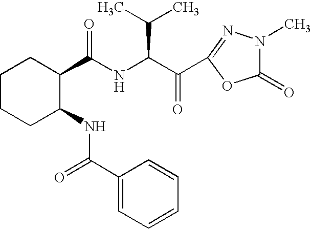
C(NC(C(C1=NN(C)C(=O)O1)=O)C(C)C)(=O)C1CCCCC1NC(C1=CC=CC=C1)=O
